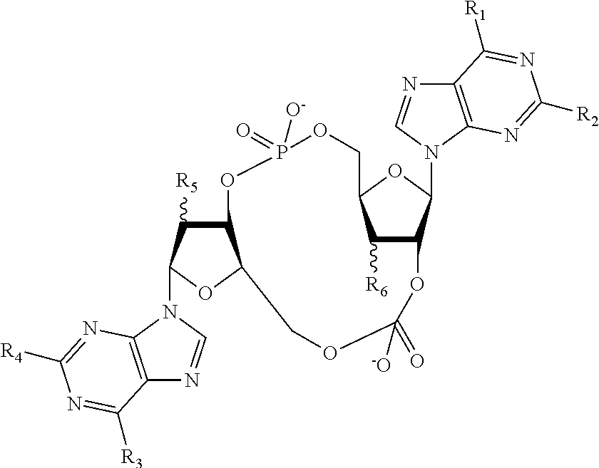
C12C([R5])C(N3C=NC4=C3N=C([R4])N=C4[R3])OC1COC(=O)([-O])OC1C([R6])C(OC1N1C3=C(N=C1)C([R1])=NC([R2])=N3)COP(=O)([O-])O2
